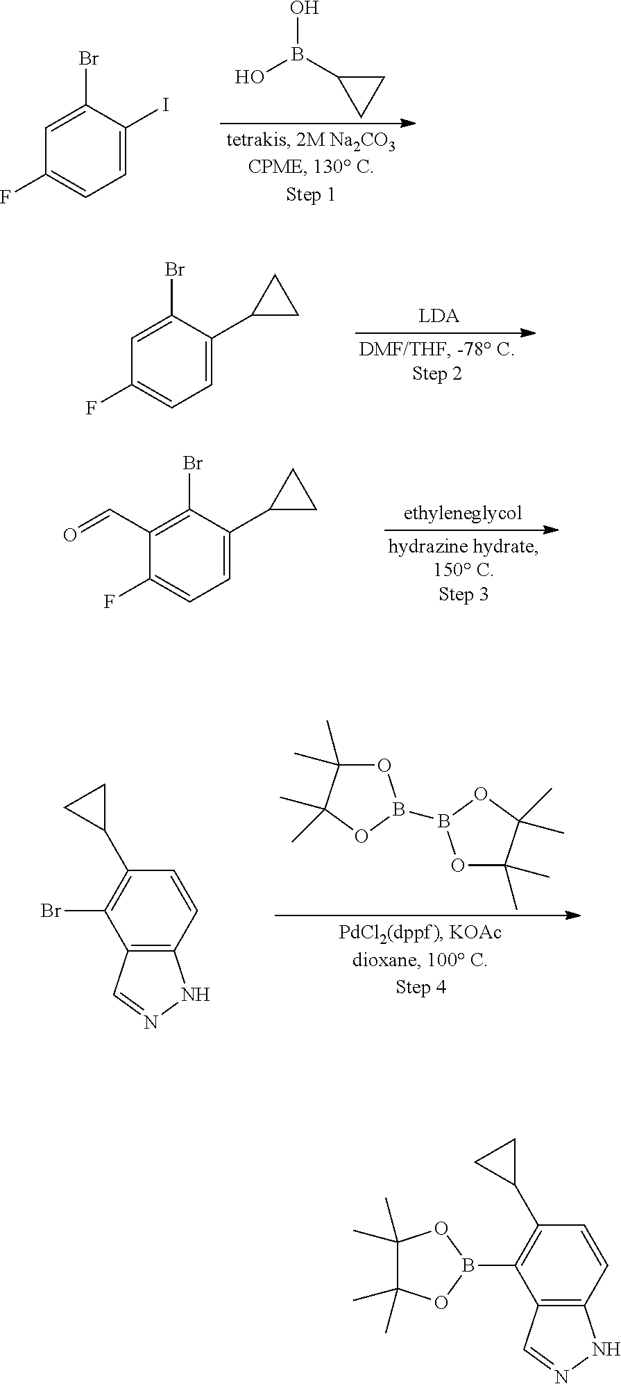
OB(C1CC1)O.C1=C(I)C(Br)=CC(F)=C1.C1=C(C2CC2)C(Br)=CC(F)=C1.C1=C(C2CC2)C(Br)=C(C=O)C(F)=C1.O1C(C)(C)C(C)(C)OB1B1OC(C)(C)C(C)(C)O1.C12=C(C=CC(C3CC3)=C1Br)NN=C2.C12=C(C=CC(C3CC3)=C1B1OC(C)(C)C(C)(C)O1)NN=C2
